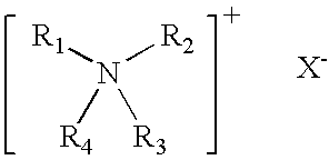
[R1]N([R2])([R4])[R3]
